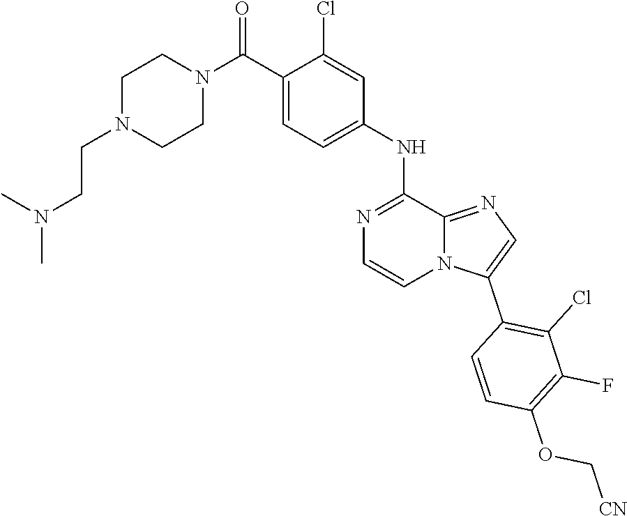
C1(C(N2CCN(CCN(C)C)CC2)=O)=CC=C(NC2=NC=CN3C2=NC=C3C2=C(Cl)C(F)=C(OC[CN])C=C2)C=C1Cl
